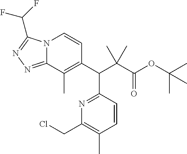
C1(C(C(C(OC(C)(C)C)=O)(C)C)C2=NC(CCl)=C(C)C=C2)=C(C)C2=NN=C(C(F)F)N2C=C1
